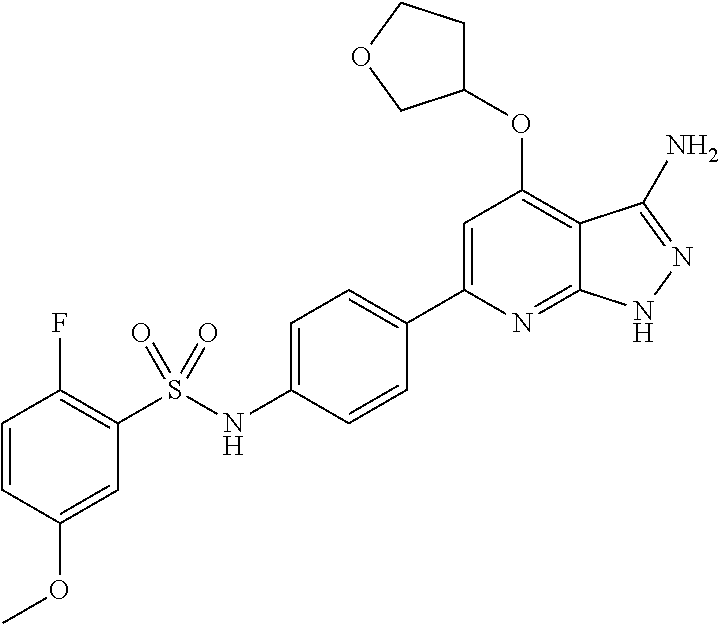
C1=CC(OC)=CC(S(NC2=CC=C(C3=CC(OC4CCOC4)=C4C(=N3)NN=C4N)C=C2)(=O)=O)=C1F
